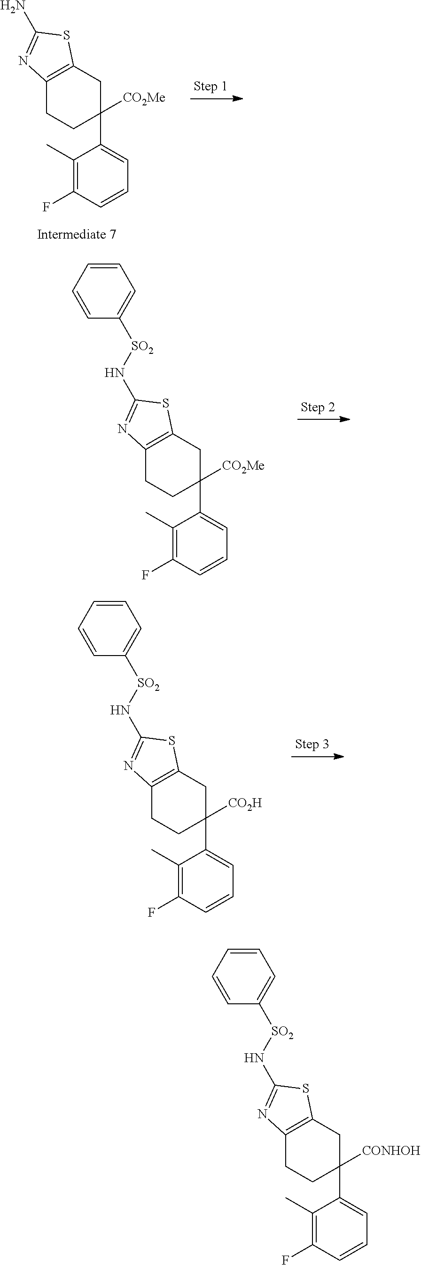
C1(C)=C(F)C=CC=C1C1([CO2Me])CC2=C(CC1)N=C(N)S2.C1(C)=C(F)C=CC=C1C1([CO2Me])CC2=C(CC1)N=C(N[SO2]C1=CC=CC=C1)S2.C1(C)=C(F)C=CC=C1C1([CO2H])CC2=C(CC1)N=C(N[SO2]C1=CC=CC=C1)S2.C1(C)=C(F)C=CC=C1C1([CONHOH])CC2=C(CC1)N=C(N[SO2]C1=CC=CC=C1)S2
